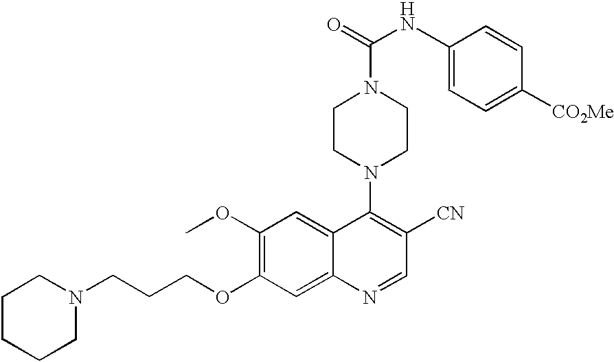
N1(CCCOC2=C(OC)C=C3C(=C2)N=CC([CN])=C3N2CCN(C(NC3=CC=C([CO2Me])C=C3)=O)CC2)CCCCC1
